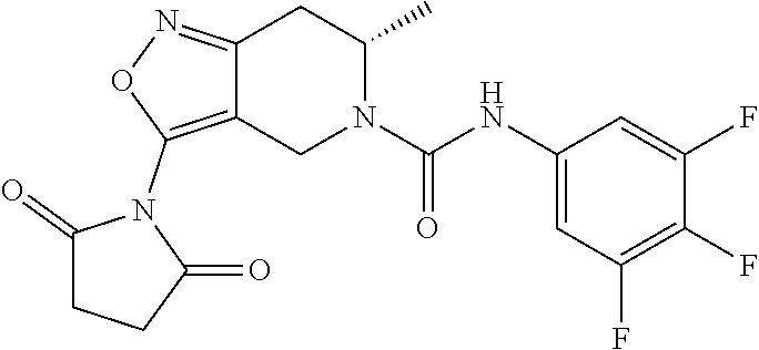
C12=NOC(N3C(=O)CCC3=O)=C1CN(C(NC1=CC(F)=C(F)C(F)=C1)=O)C(C)C2
